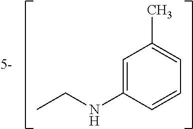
C1=CC(NCC)=CC(C)=C1
